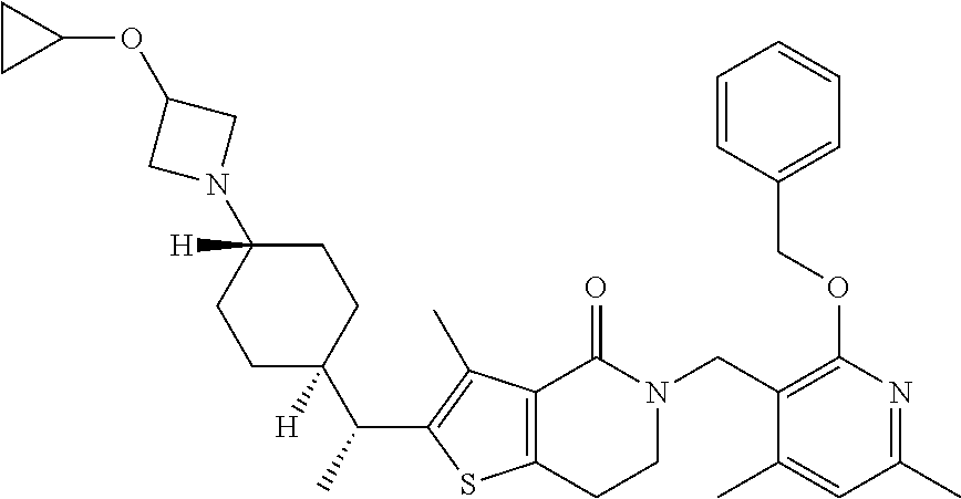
C1C(C(C2=C(C)C3=C(S2)CCN(CC2=C(OCC4=CC=CC=C4)N=C(C)C=C2C)C3=O)C)([H])CCC(N2CC(OC3CC3)C2)([H])C1
